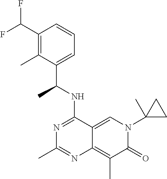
C12=CN(C3(C)CC3)C(=O)C(C)=C1N=C(C)N=C2NC(C1=CC=CC(C(F)F)=C1C)C
